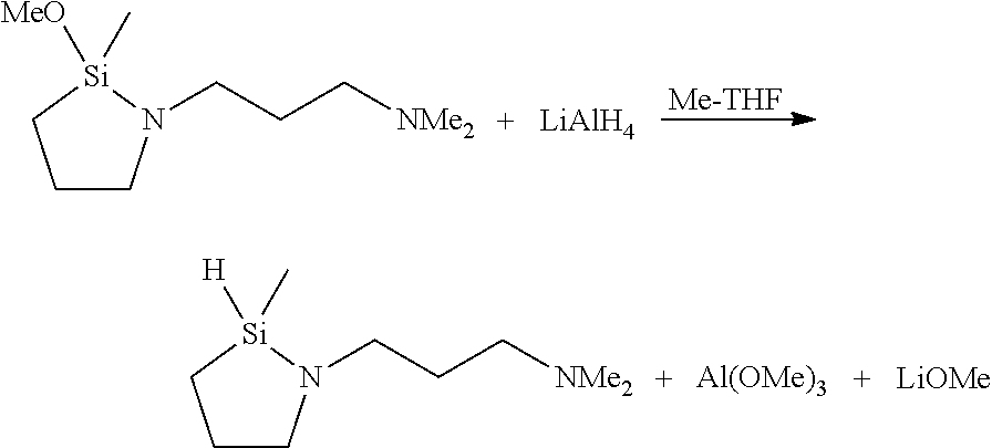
C1CN(CCC[NMe2])[Si](C)([MeO])C1.[LiAlH4].[Me-THF].C1CN(CCC[NMe2])[Si](C)([H])C1.[Al(OMe)3].[LiOMe]
